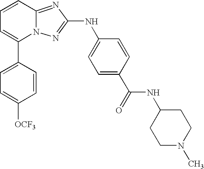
C1(C2=CC=CC3=NC(NC4=CC=C(C(NC5CCN(C)CC5)=O)C=C4)=NN23)=CC=C([OCF3])C=C1
